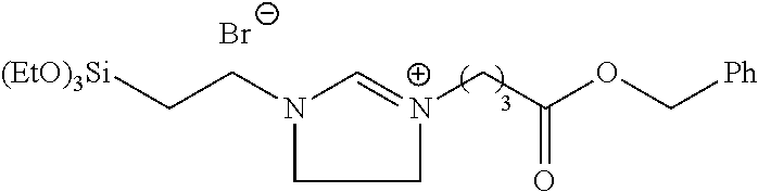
C1=[N+](CC(OC[Ph])=O)CCN1CC[(EtO)3Si].[Br-]
